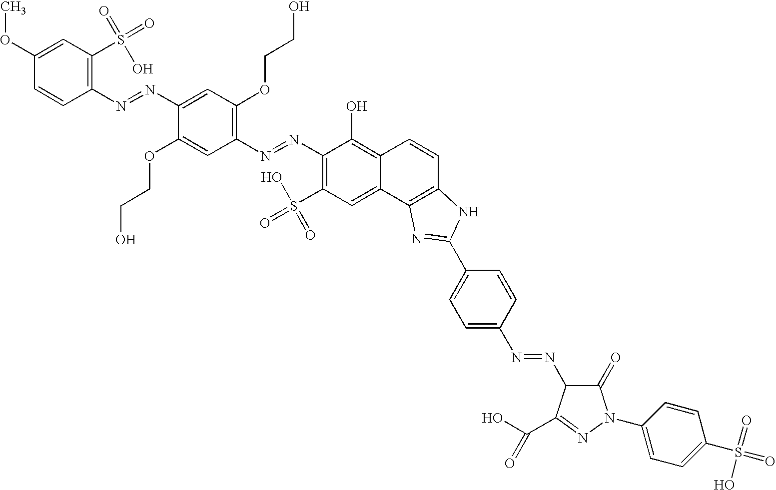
C1(N=NC2=CC(OCCO)=C(N=NC3=C(S(=O)(O)=O)C=C4C(=C3O)C=CC3=C4N=C(C4=CC=C(N=NC5C(=O)N(C6=CC=C(S(=O)(=O)O)C=C6)N=C5C(O)=O)C=C4)N3)C=C2OCCO)=C(S(=O)(=O)O)C=C(OC)C=C1
